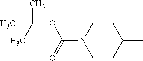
C1CN(C(OC(C)(C)C)=O)CCC1C
